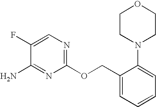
C1(F)=CN=C(OCC2=CC=CC=C2N2CCOCC2)N=C1N
